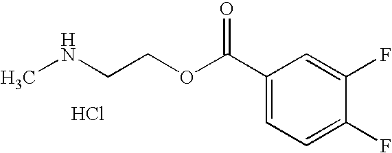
O=C(C1=CC=C(F)C(F)=C1)OCCNC.Cl
